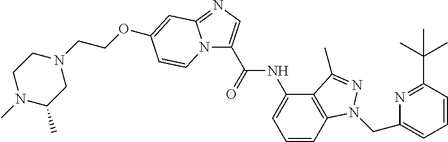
N12C(C(=O)NC3=CC=CC4=C3C(C)=NN4CC3=CC=CC(C(C)(C)C)=N3)=CN=C1C=C(OCCN1CCN(C)C(C)C1)C=C2
